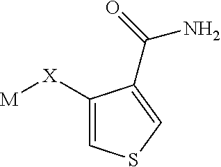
C1([X][M])=CSC=C1C(=O)N
